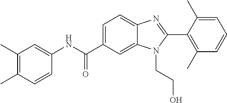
C1(C)=C(C)C=CC(NC(C2=CC=C3C(=C2)N(CCO)C(C2=C(C)C=CC=C2C)=N3)=O)=C1
